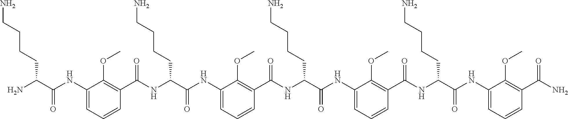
C1(NC(C(N)CCCCN)=O)=CC=CC(C(NC(C(NC2=CC=CC(C(NC(C(NC3=CC=CC(C(NC(C(NC4=CC=CC(C(N)=O)=C4OC)=O)CCCCN)=O)=C3OC)=O)CCCCN)=O)=C2OC)=O)CCCCN)=O)=C1OC
